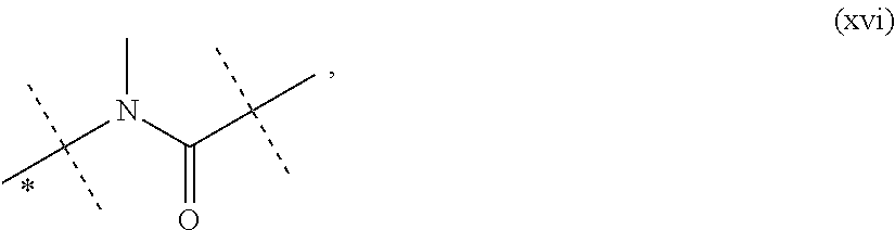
CC(N(C(C(C)(C)C)=O)C)(C)C
